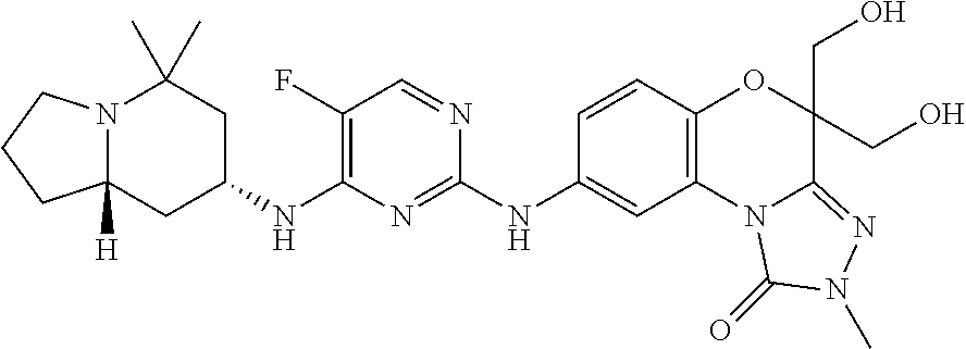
N12C([H])(CC(NC3=C(F)C=NC(NC4=CC5=C(C=C4)OC(CO)(CO)C4=NN(C)C(=O)N54)=N3)CC1(C)C)CCC2
